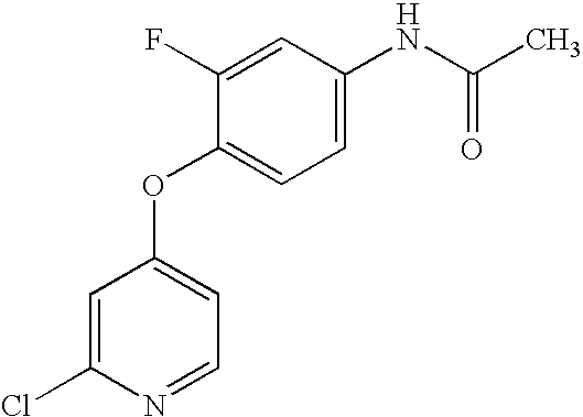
ClC1=CC(OC2=CC=C(NC(C)=O)C=C2F)=CC=N1
